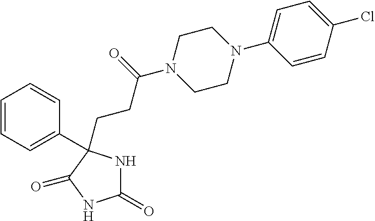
C1(=O)NC(CCC(N2CCN(C3=CC=C(Cl)C=C3)CC2)=O)(C2=CC=CC=C2)C(=O)N1
